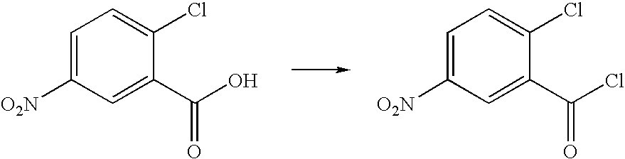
C1=C([O2N])C=C(C(=O)O)C(Cl)=C1.C1=C([O2N])C=C(C(=O)Cl)C(Cl)=C1
